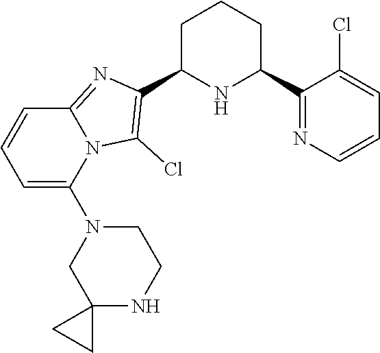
C1C(C2=C(Cl)N3C(=N2)C=CC=C3N2CC3(NCC2)CC3)NC(C2=NC=CC=C2Cl)CC1
